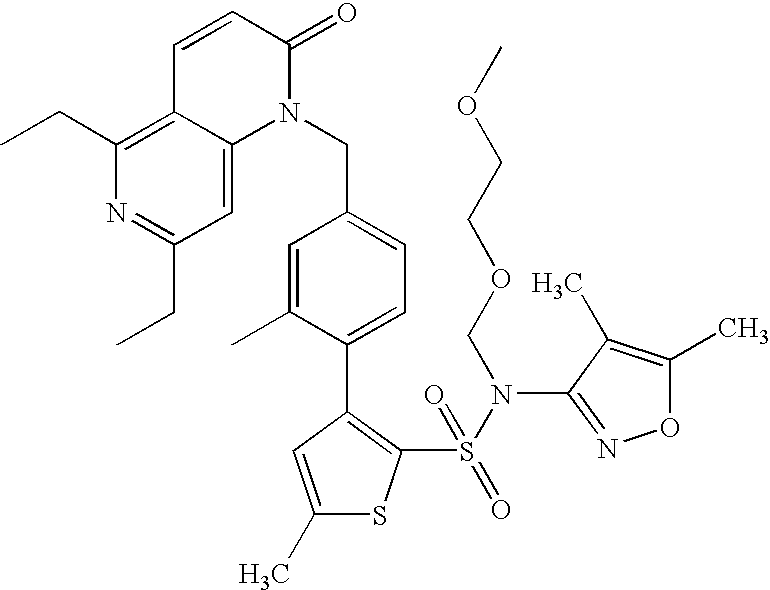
C1(C)=CC(C2=CC=C(CN3C(=O)C=CC4=C(CC)N=C(CC)C=C34)C=C2C)=C(S(N(C2=NOC(C)=C2C)COCCOC)(=O)=O)S1
